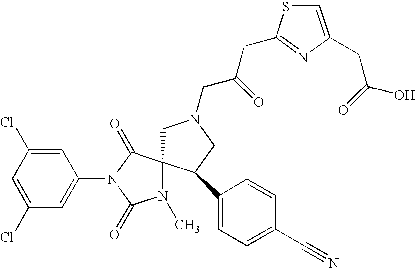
C1N(CC(=O)CC2=NC(CC(O)=O)=CS2)CC(C2=CC=C(C#N)C=C2)C12N(C)C(=O)N(C1=CC(Cl)=CC(Cl)=C1)C2=O
